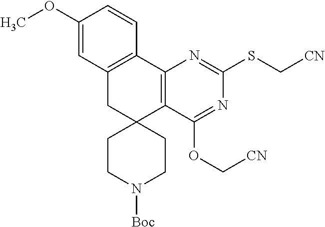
C1(OC)=CC2=C(C=C1)C1=C(C3(C2)CCN([Boc])CC3)C(OC[CN])=NC(SC[CN])=N1
